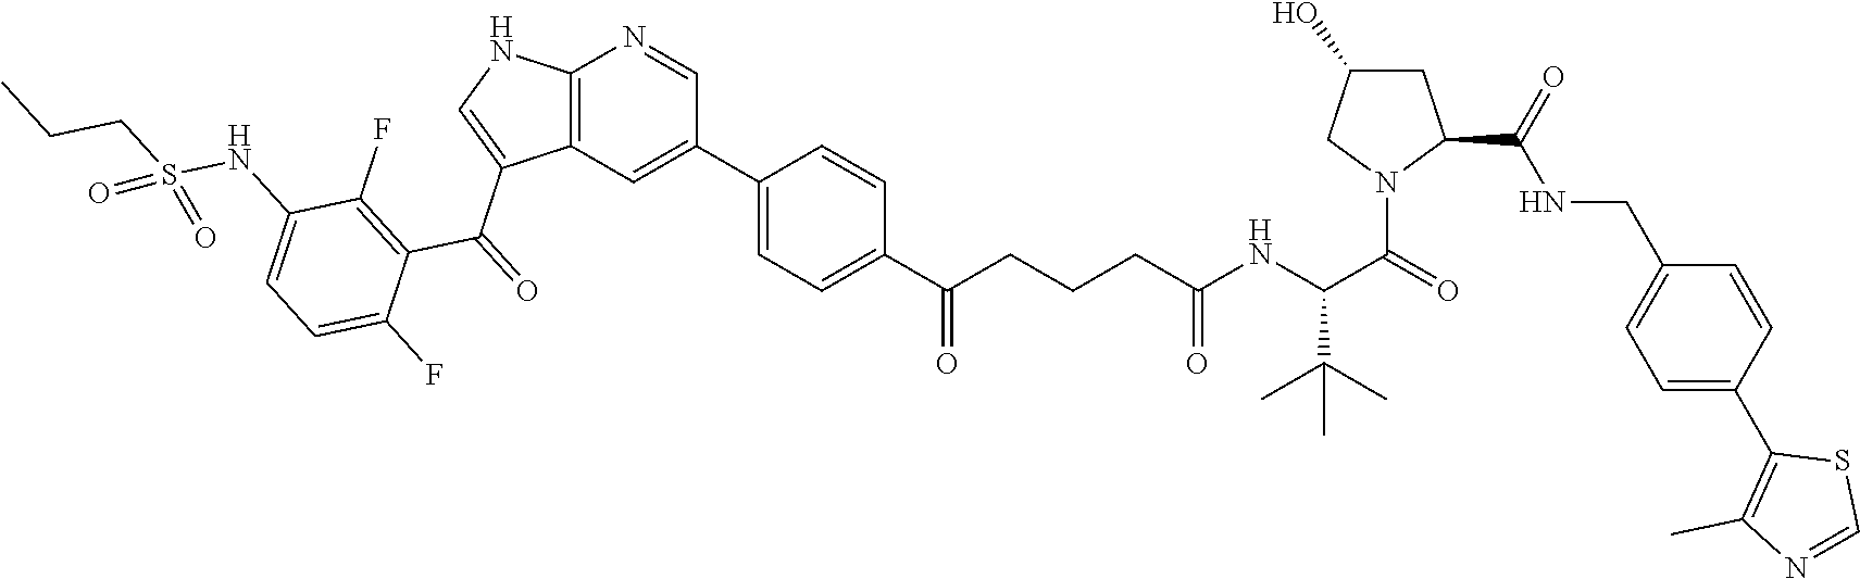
C12=C(NC=C1C(C1=C(F)C(NS(CCC)(=O)=O)=CC=C1F)=O)N=CC(C1=CC=C(C(CCCC(NC(C(N3C(C(=O)NCC4=CC=C(C5=C(C)N=CS5)C=C4)CC(O)C3)=O)C(C)(C)C)=O)=O)C=C1)=C2
